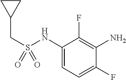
C1(NS(CC2CC2)(=O)=O)=CC=C(F)C(N)=C1F
